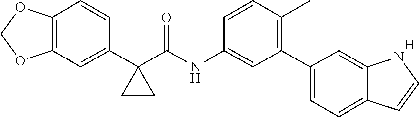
C12=C(C=C(C3(C(=O)NC4=CC(C5=CC=C6C(=C5)NC=C6)=C(C)C=C4)CC3)C=C1)OCO2.[H]
